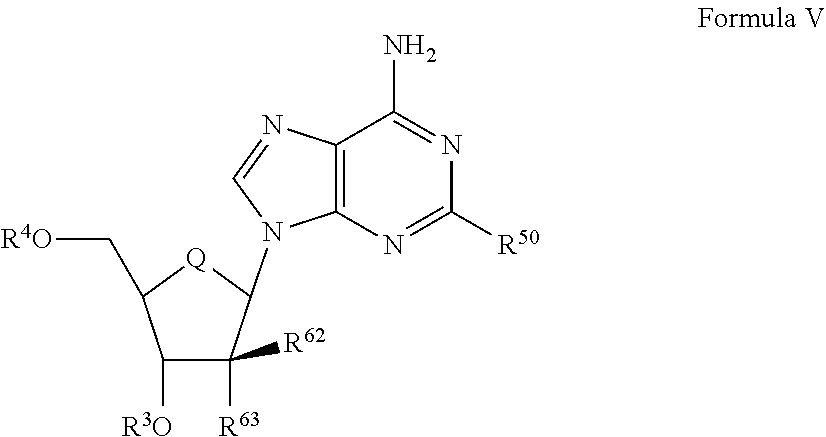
C12=C(N=C([R50])N=C1N)N(C1C([R63])([R62])C([R3O])C(C[R4O])[Q]1)C=N2
